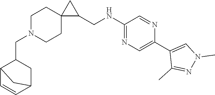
C12C=CC(CC1CN1CCC3(CC1)C(CNC1=NC=C(C4=CN(C)N=C4C)N=C1)C3)C2
